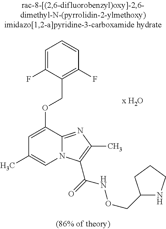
C1=C(F)C(COC2=CC(C)=CN3C2=NC(C)=C3C(=O)NOCC2NCCC2)=C(F)C=C1
